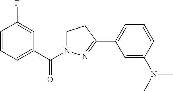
C1=CC=C(C(=O)N2CCC(C3=CC=CC(N(C)C)=C3)=N2)C=C1F
